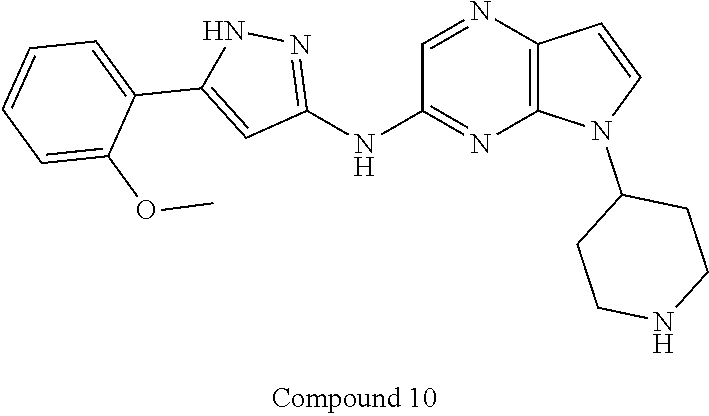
C12=C(N=CC(NC3=NNC(C4=CC=CC=C4OC)=C3)=N1)C=CN2C1CCNCC1
